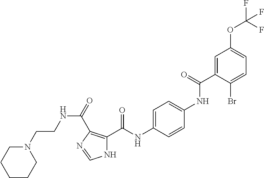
C1=C(C(NC2=CC=C(NC(C3=C(C(=O)NCCN4CCCCC4)N=CN3)=O)C=C2)=O)C(Br)=CC=C1OC(F)(F)F
